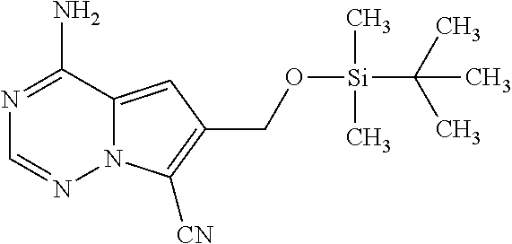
N1=C(N)C2=CC(CO[Si](C(C)(C)C)(C)C)=C([CN])N2N=C1
